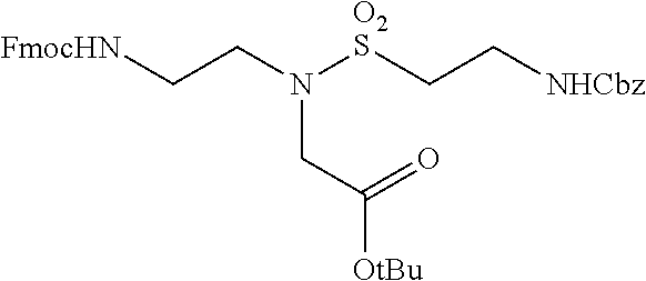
[FmocHN]CCN([O2S]CC[NHCbz])CC(=O)[OtBu]
